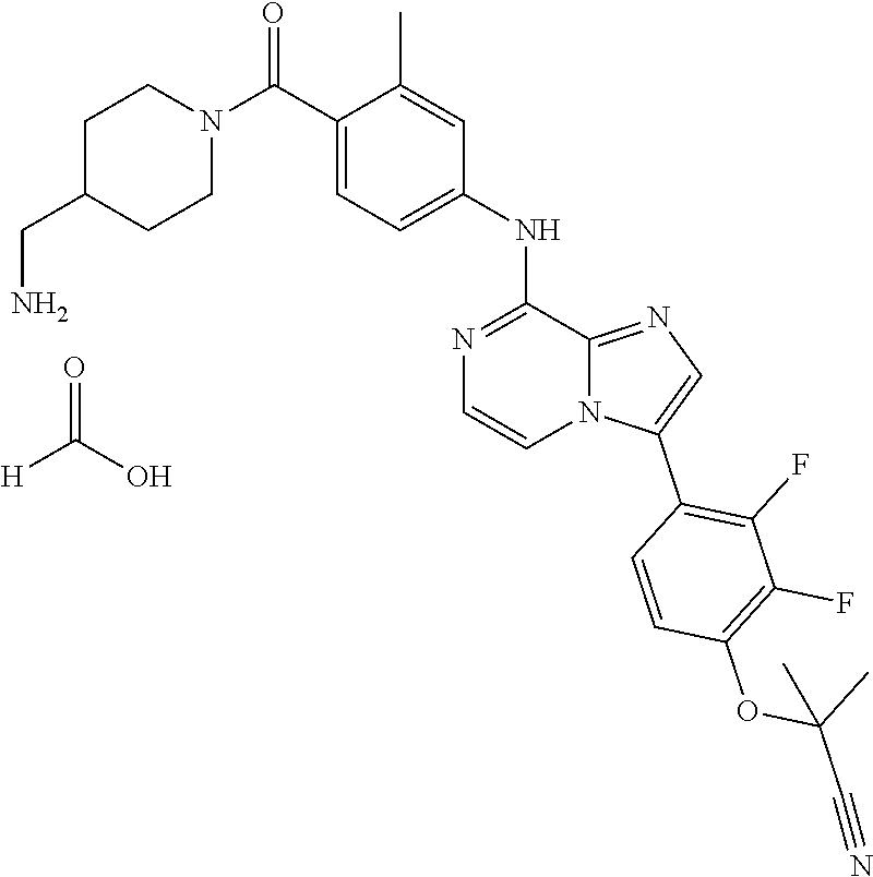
C1=C(C(N2CCC(CN)CC2)=O)C(C)=CC(NC2=NC=CN3C2=NC=C3C2=C(F)C(F)=C(OC(C#N)(C)C)C=C2)=C1.O=C([H])O
